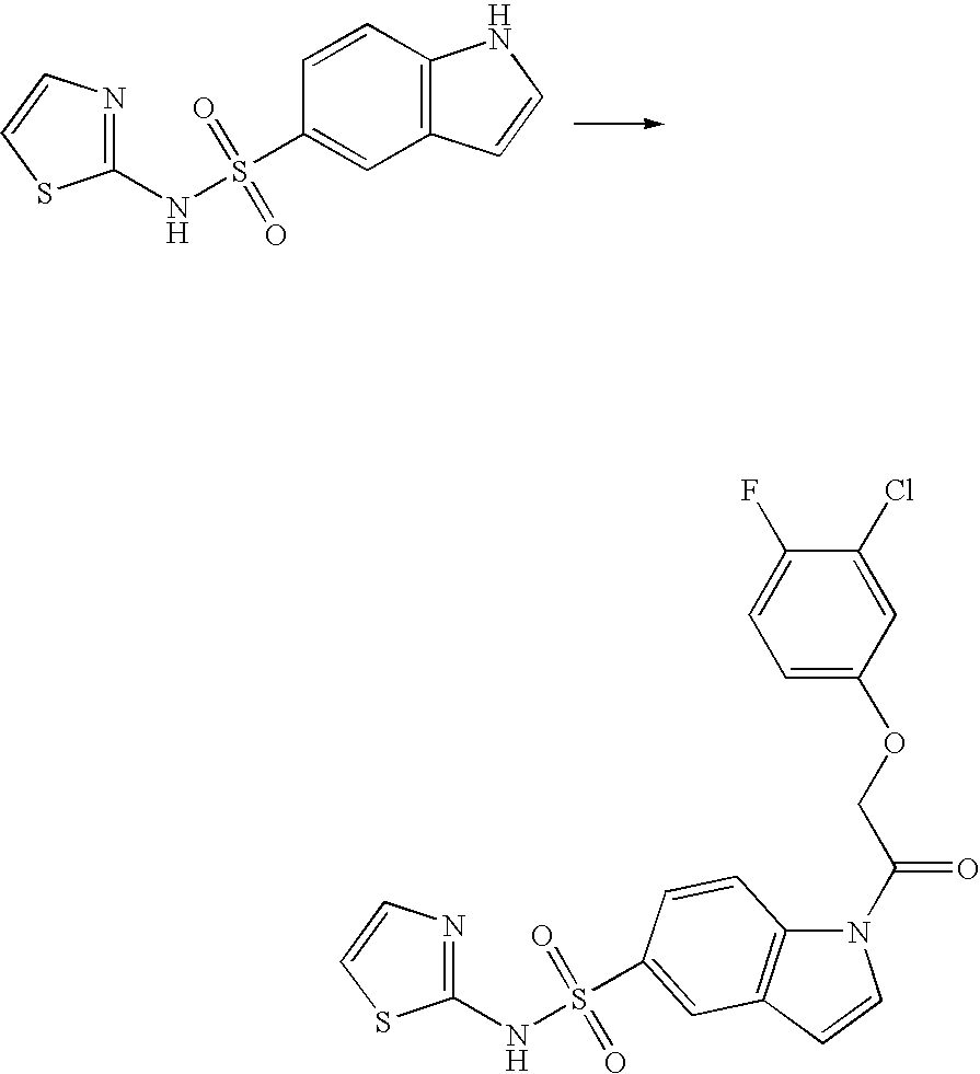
C1(NS(C2=CC3=C(C=C2)NC=C3)(=O)=O)=NC=CS1.C1(NS(=O)(=O)C2=CC3=C(N(C(COC4=CC=C(F)C(Cl)=C4)=O)C=C3)C=C2)=NC=CS1
